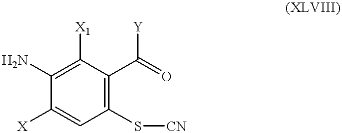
C1([X])=CC(S[CN])=C(C(=O)[Y])C([X1])=C1N
